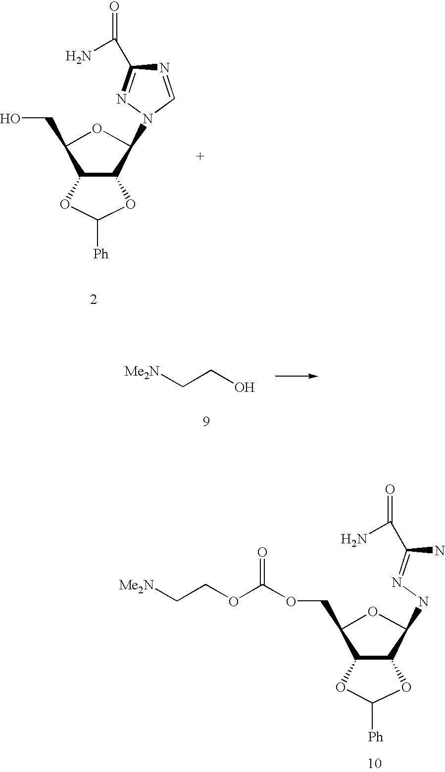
C1(COC(OCC[Me2N])=O)C2C(C(NN=C(C(N)=O)N)O1)OC([Ph])O2.C1(CO)C2C(C(N3N=C(C(N)=O)N=C3)O1)OC([Ph])O2.OCC[Me2N]
